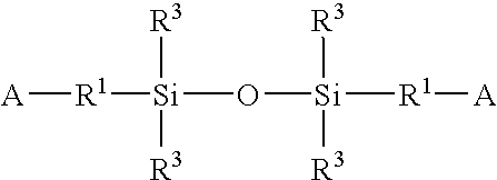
[A][R1][Si](O[Si]([R1][A])([R3])[R3])([R3])[R3]
